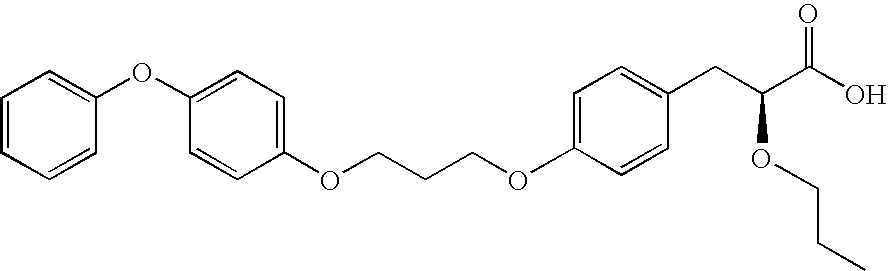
C1=CC=CC(OC2=CC=C(OCCCOC3=CC=C(CC(C(O)=O)OCCC)C=C3)C=C2)=C1
